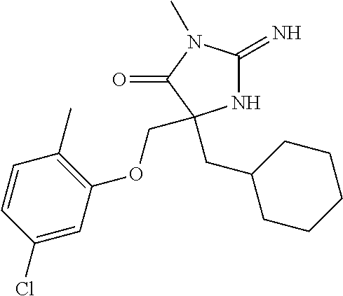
N1C(=N)N(C)C(=O)C1(CC1CCCCC1)COC1=C(C)C=CC(Cl)=C1
